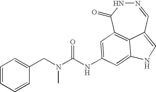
N1=CC2=CNC3=CC(NC(=O)N(C)CC4=CC=CC=C4)=CC(=C23)C(=O)N1
